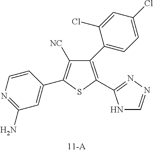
C1(N)=NC=CC(C2=C([NC])C(C3=CC=C(Cl)C=C3Cl)=C(C3=NN=CN3)S2)=C1
